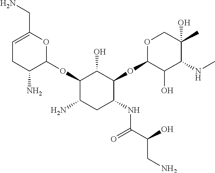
C1=C(CN)OC(OC2C(N)CC(NC(C(CN)O)=O)C(OC3C(O)C(NC)C(C)(O)CO3)C2O)C(N)C1
